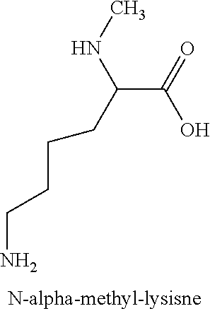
C(C(=O)O)(CCCCN)NC
